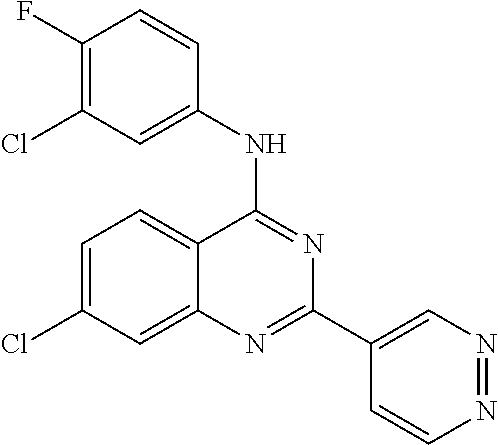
C1=C(Cl)C=C2C(=C1)C(NC1=CC(Cl)=C(F)C=C1)=NC(C1=CN=NC=C1)=N2
